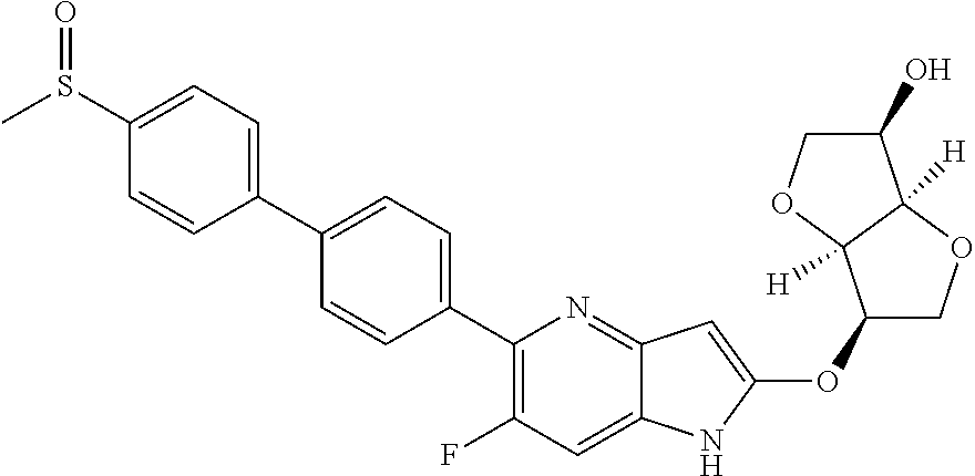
C1(OC2=CC3=NC(C4=CC=C(C5=CC=C(S(C)=O)C=C5)C=C4)=C(F)C=C3N2)COC2([H])C1([H])OCC2O
